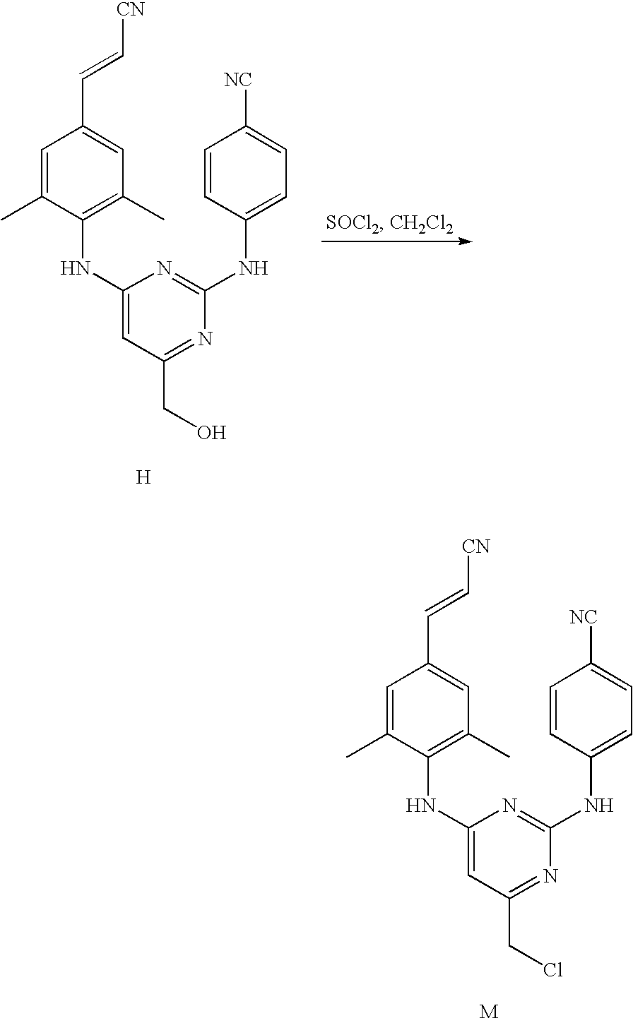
C1(NC2=C(C)C=C(C=C[CN])C=C2C)=CC(CO)=NC(NC2=CC=C([NC])C=C2)=N1.[H].C1(NC2=C(C)C=C(C=C[CN])C=C2C)=CC(CCl)=NC(NC2=CC=C([NC])C=C2)=N1.[M]
